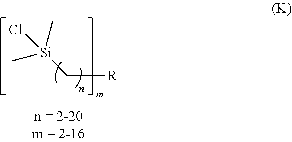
[Si](C[R])(C)(C)Cl
